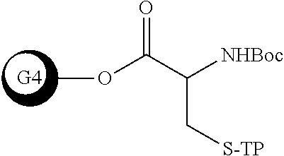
O(C)C(C([NHBoc])C[S-TP])=O
